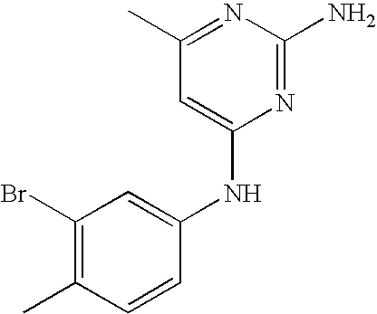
C1(Br)=C(C)C=CC(NC2=CC(C)=NC(N)=N2)=C1
